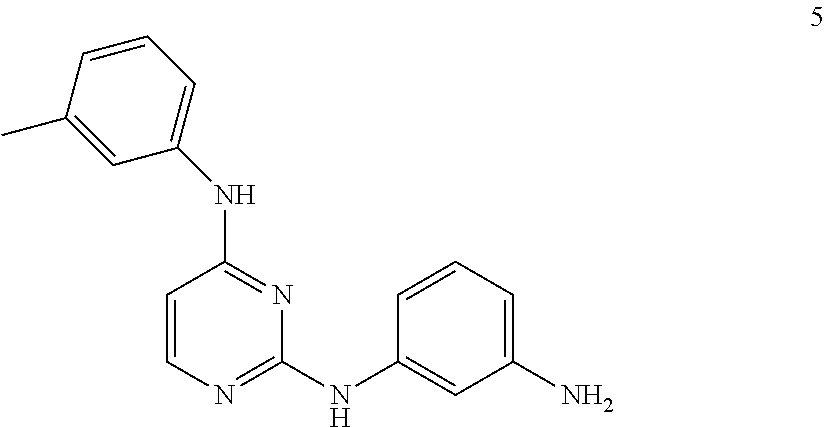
C1(NC2=NC(NC3=CC(N)=CC=C3)=NC=C2)=CC=CC(C)=C1
